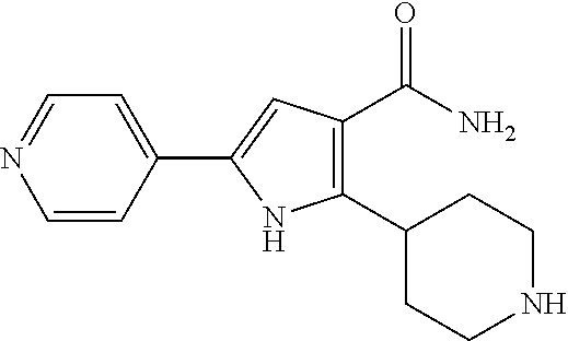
C1=CC(C2=CC(C(=O)N)=C(C3CCNCC3)N2)=CC=N1
